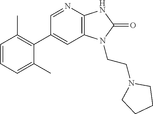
C1(C2=C(C)C=CC=C2C)=CC2=C(N=C1)NC(=O)N2CCN1CCCC1
